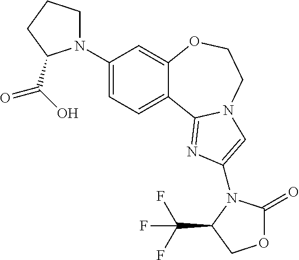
C1(N2CCCC2C(O)=O)=CC=C2C(=C1)OCCN1C2=NC(N2C(=O)OCC2C(F)(F)F)=C1
